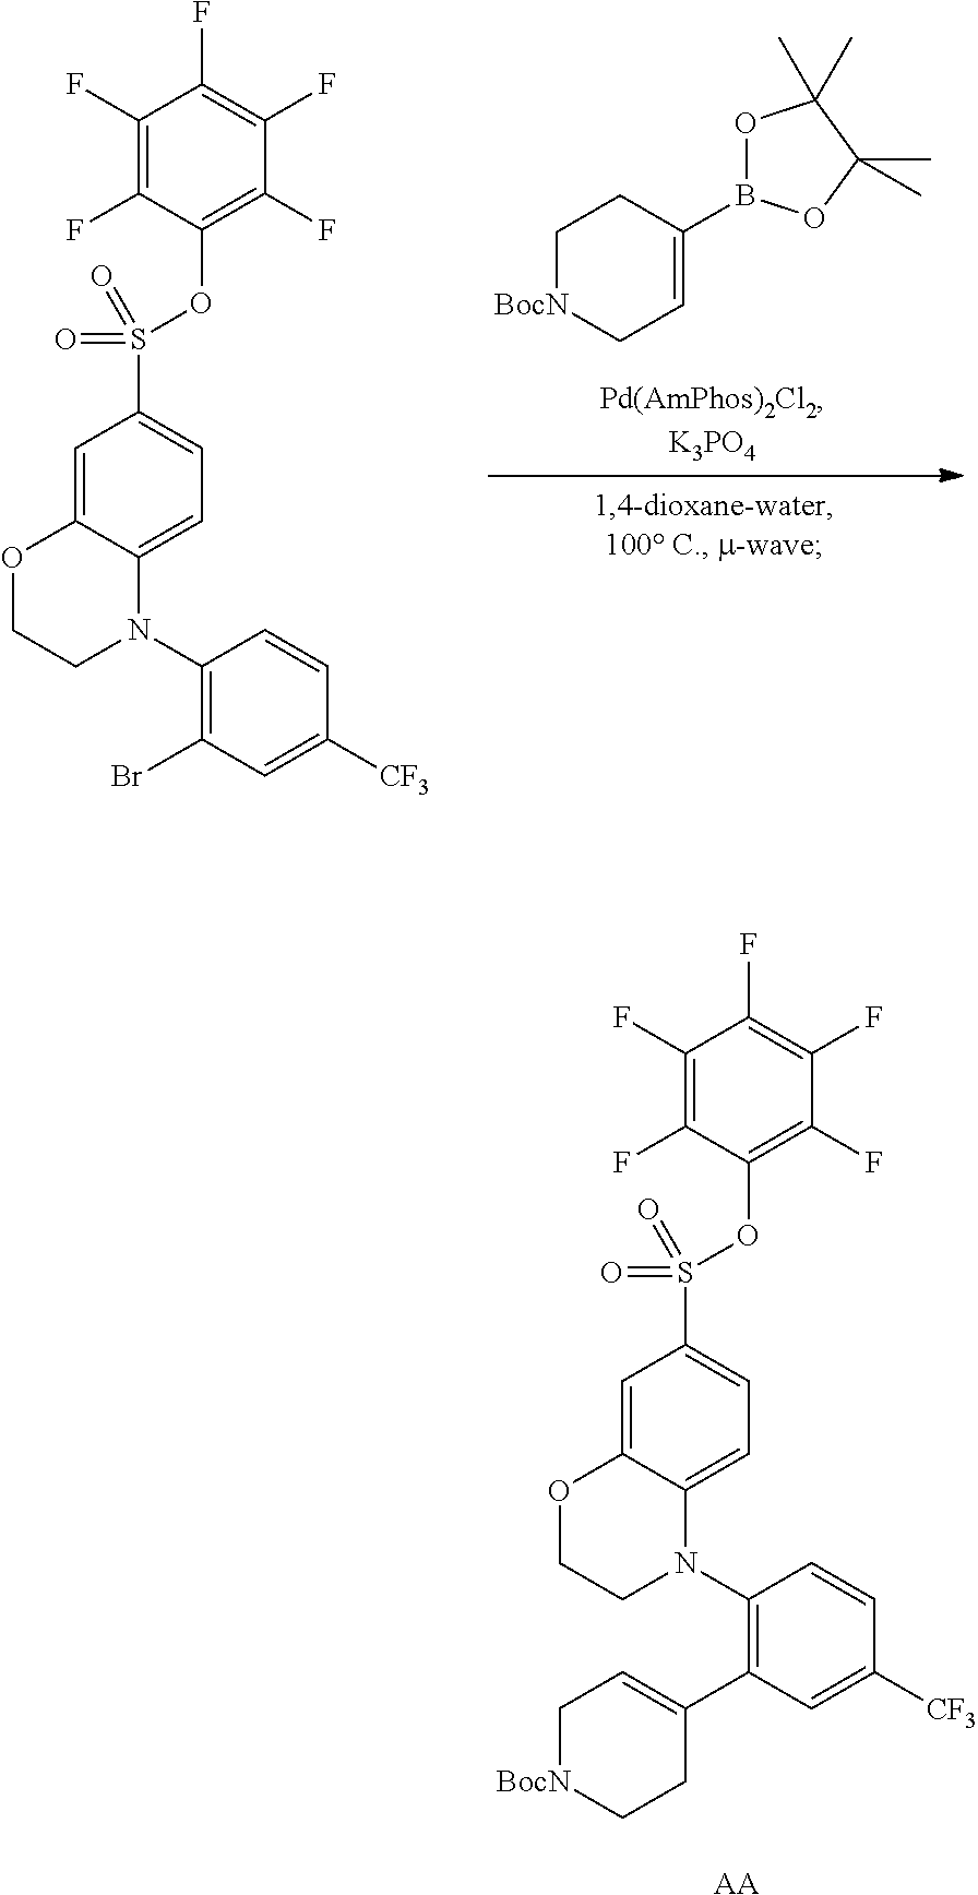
C1[BocN]CC=C(B2OC(C)(C)C(C)(C)O2)C1.C1(F)=C(F)C(OS(C2=CC=C3C(=C2)OCCN3C2=C(Br)C=C([CF3])C=C2)(=O)=O)=C(F)C(F)=C1F.C1(F)=C(F)C(OS(C2=CC=C3C(=C2)OCCN3C2=C(C3=CC[BocN]CC3)C=C([CF3])C=C2)(=O)=O)=C(F)C(F)=C1F.[AA]
